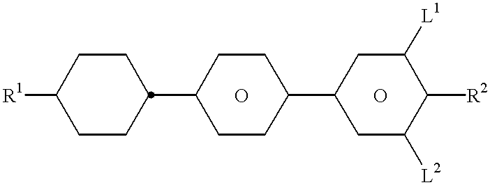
[R1]C1CCC(C2CCC(C3CC([L2])C([R2])C([L1])C3)CC2)CC1.O.O
